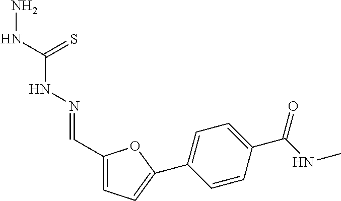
C1(C=NNC(NN)=S)=CC=C(C2=CC=C(C(NC)=O)C=C2)O1
